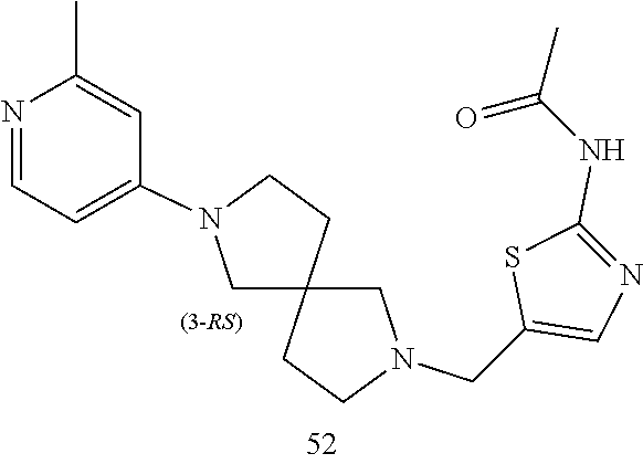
C12(CN(CC3=CN=C(NC(=O)C)S3)CC1)CCN(C1=CC=NC(C)=C1)C2
